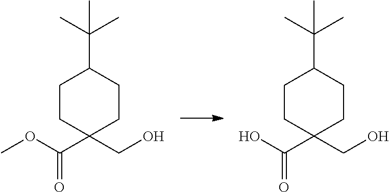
O(C(=O)C1(CO)CCC(C(C)(C)C)CC1)C.OC(=O)C1(CO)CCC(C(C)(C)C)CC1
